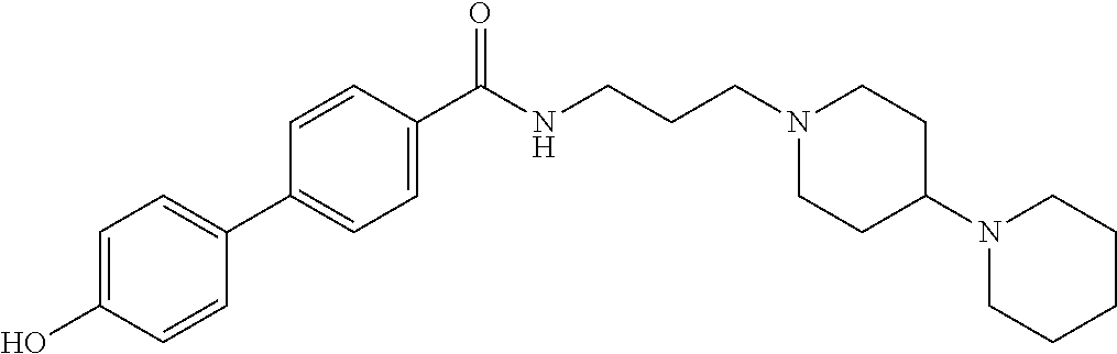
C1(C2=CC=C(O)C=C2)=CC=C(C(NCCCN2CCC(N3CCCCC3)CC2)=O)C=C1
